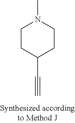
C#CC1CCN(C)CC1
